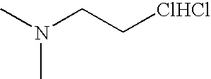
N(CC[ClHCl])(C)C
